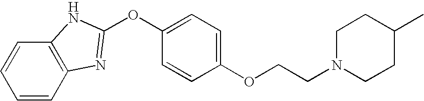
C1(OCCN2CCC(C)CC2)=CC=C(OC2=NC3=C(C=CC=C3)N2)C=C1
